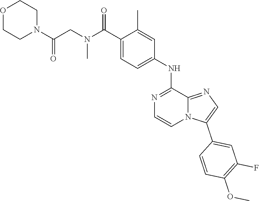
C1(NC2=CC=C(C(N(CC(N3CCOCC3)=O)C)=O)C(C)=C2)=NC=CN2C1=NC=C2C1=CC(F)=C(OC)C=C1
